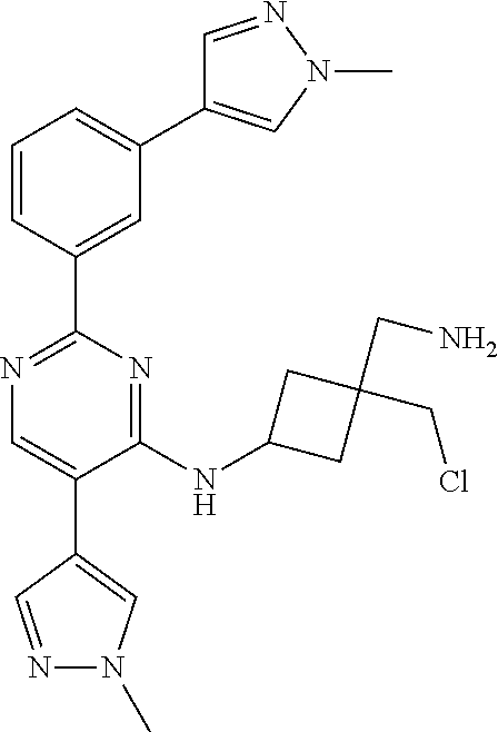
C1=CC(C2=NC=C(C3=CN(C)N=C3)C(NC3CC(CCl)(CN)C3)=N2)=CC(C2=CN(C)N=C2)=C1
